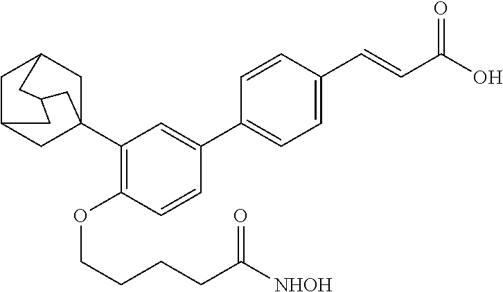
C1C2CC3(C4=C(OCCCCC([NHOH])=O)C=CC(C5=CC=C(C=CC(O)=O)C=C5)=C4)CC1CC(C2)C3
